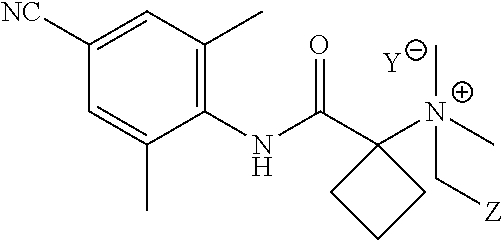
[Y].C1=C(C)C(NC(C2([N+](C[Z])(C)C)CCC2)=O)=C(C)C=C1[NC]
